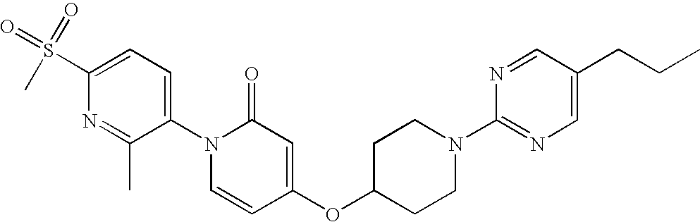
C1(S(=O)(=O)C)=CC=C(N2C=CC(OC3CCN(C4=NC=C(CCC)C=N4)CC3)=CC2=O)C(C)=N1
